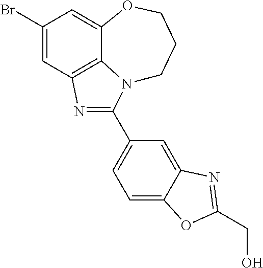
C1(Br)=CC2=C3C(=C1)OCCCN3C(C1=CC=C3C(=C1)N=C(CO)O3)=N2
